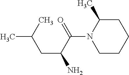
C(C(C(=O)N1C(C)CCCC1)N)C(C)C
